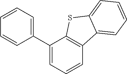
C1=CC=CC(C2=CC=CC3=C2SC2=CC=CC=C32)=C1
